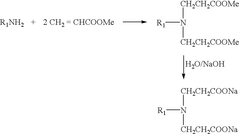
[R1NH2].[R1]N([CH2CH2COOMe])[CH2CH2COOMe].[R1]N([CH2CH2COONa])[CH2CH2COONa]
